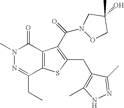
N1(C)N=C(CC)C2=C(C1=O)C(C(N1OCC(O)(C)C1)=O)=C(CC1=C(C)NN=C1C)S2
